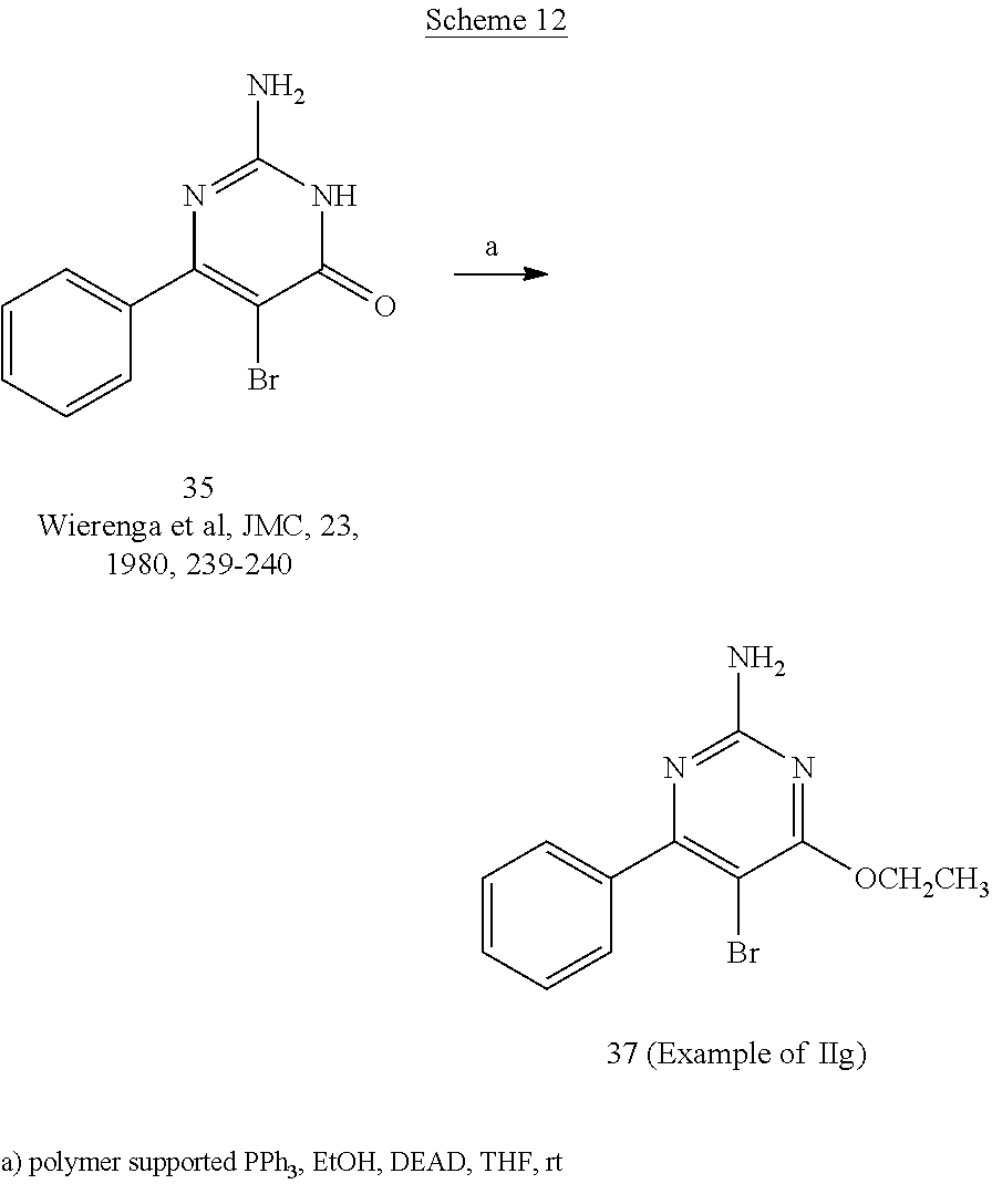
C1=CC=CC(C2=C(Br)C(=O)NC(N)=N2)=C1.C1=CC=CC(C2=C(Br)C([OCH2CH3])=NC(N)=N2)=C1
